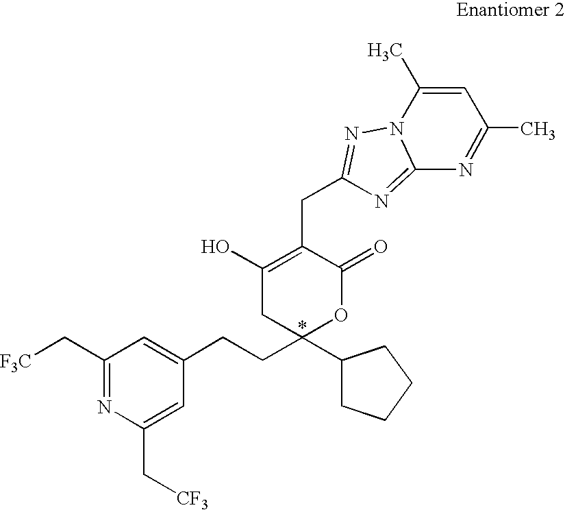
C1(O)=C(CC2=NN3C(=N2)N=C(C)C=C3C)C(=O)OC(CCC2=CC(C[F3C])=NC(C[CF3])=C2)(C2CCCC2)C1
